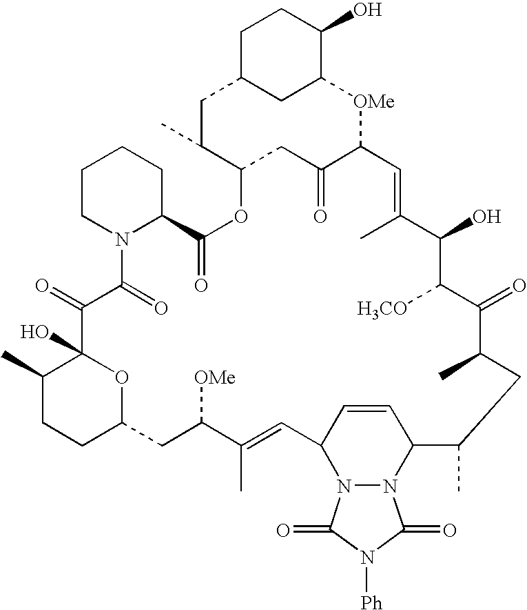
N12N(C3C=CC1C=C(C)C([OMe])CC1OC(O)(C(C)CC1)C(=O)C(=O)N1C(CCCC1)C(=O)OC1C(C)CC4CC(C(O)CC4)[OMe]C(C(=O)C1)C=C(C)C(O)C([H3CO])C(=O)C(C)CC3C)C(=O)N([Ph])C2=O
